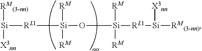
[Si]([RL1][Si]([RM])([RM])O[Si]([RM])([RM])[RL1][Si]([RM(3-nn)])[X3nn])([RM(3-nn)])[X3nn]
